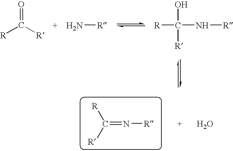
O=C([R])[R].N[R].OC([R])(N[R])[R].N([R])=C([R])[R].O
